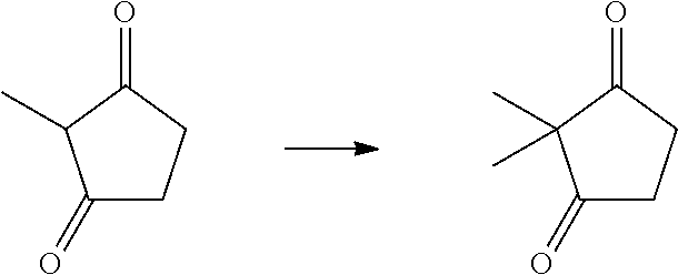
C1(=O)CCC(=O)C1C.C1(=O)CCC(=O)C1(C)C
